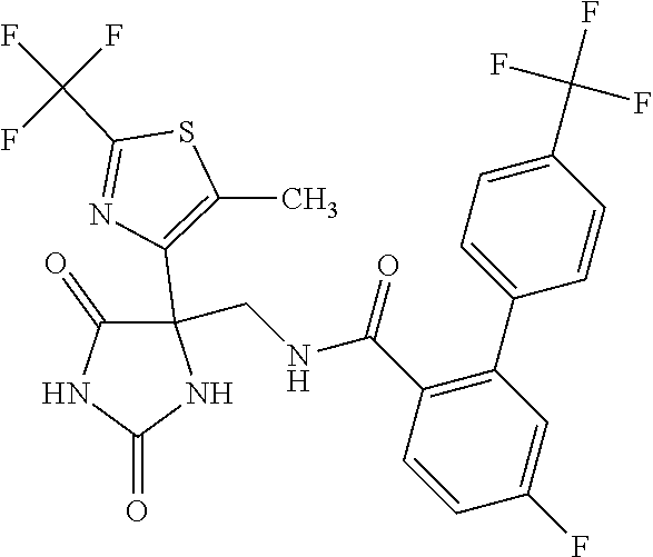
C1=CC(C(F)(F)F)=CC=C1C1=C(C(NCC2(C3=C(C)SC(C(F)(F)F)=N3)C(=O)NC(=O)N2)=O)C=CC(F)=C1
